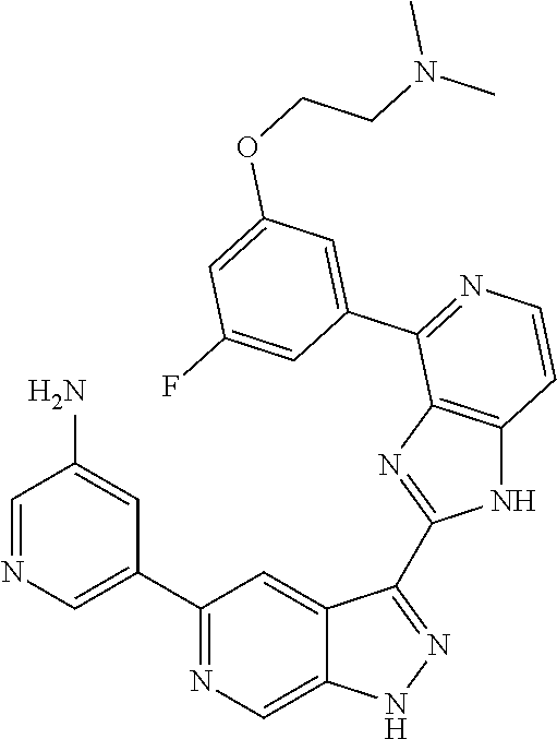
C1(C2=CN=CC(N)=C2)=NC=C2C(=C1)C(C1=NC3=C(N1)C=CN=C3C1=CC(OCCN(C)C)=CC(F)=C1)=NN2
